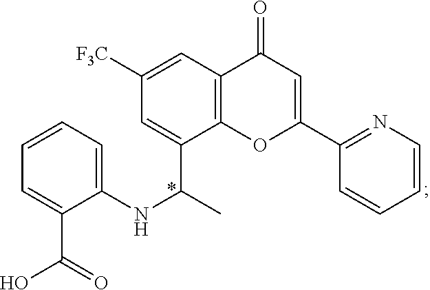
C1=CC=C(NC(C)C2=CC([F3C])=CC3=C2OC(C2=NC=CC=C2)=CC3=O)C(C(=O)O)=C1
